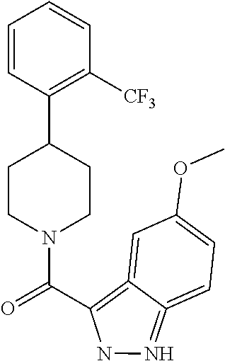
C1CN(C(=O)C2=C3=CC(OC)=CC=C3=NN2)CCC1C1=C([CF3])C=CC=C1
